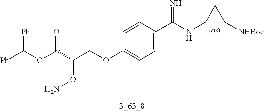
C1([NHBoc])CC1NC(C1=CC=C(OCC(C(OC([Ph])[Ph])=O)ON)C=C1)=N
